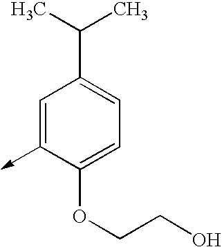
C1=C(->C)C(OCCO)=CC=C1C(C)C
